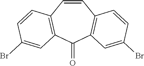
C1=CC2=C(C(=O)C3=C1C=CC(Br)=C3)C=C(Br)C=C2
